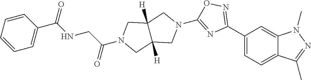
C1(C2=NOC(N3CC4([H])C([H])(C3)CN(C(CNC(C3=CC=CC=C3)=O)=O)C4)=N2)=CC=C2C(=C1)N(C)N=C2C
